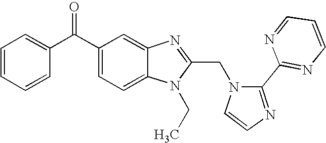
C12=CC=C(C(C3=CC=CC=C3)=O)C=C1N=C(CN1C=CN=C1C1=NC=CC=N1)N2CC
